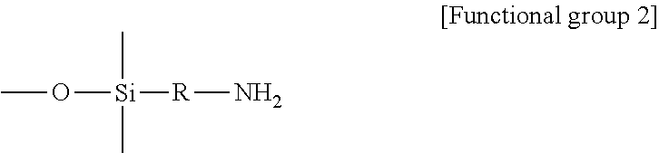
CO[Si]([R]N)(C)C
